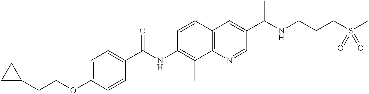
C(OC1=CC=C(C(NC2=C(C)C3=C(C=C2)C=C(C(NCCCS(=O)(=O)C)C)C=N3)=O)C=C1)CC1CC1
